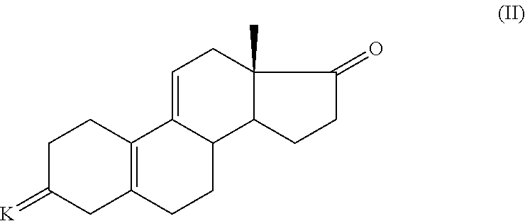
C1C(=[K])CC2=C(C1)C1=CCC3(C)C(C1CC2)CCC3=O
